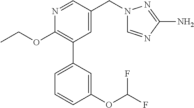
C1(OCC)=C(C2=CC=CC(OC(F)F)=C2)C=C(CN2C=NC(N)=N2)C=N1
